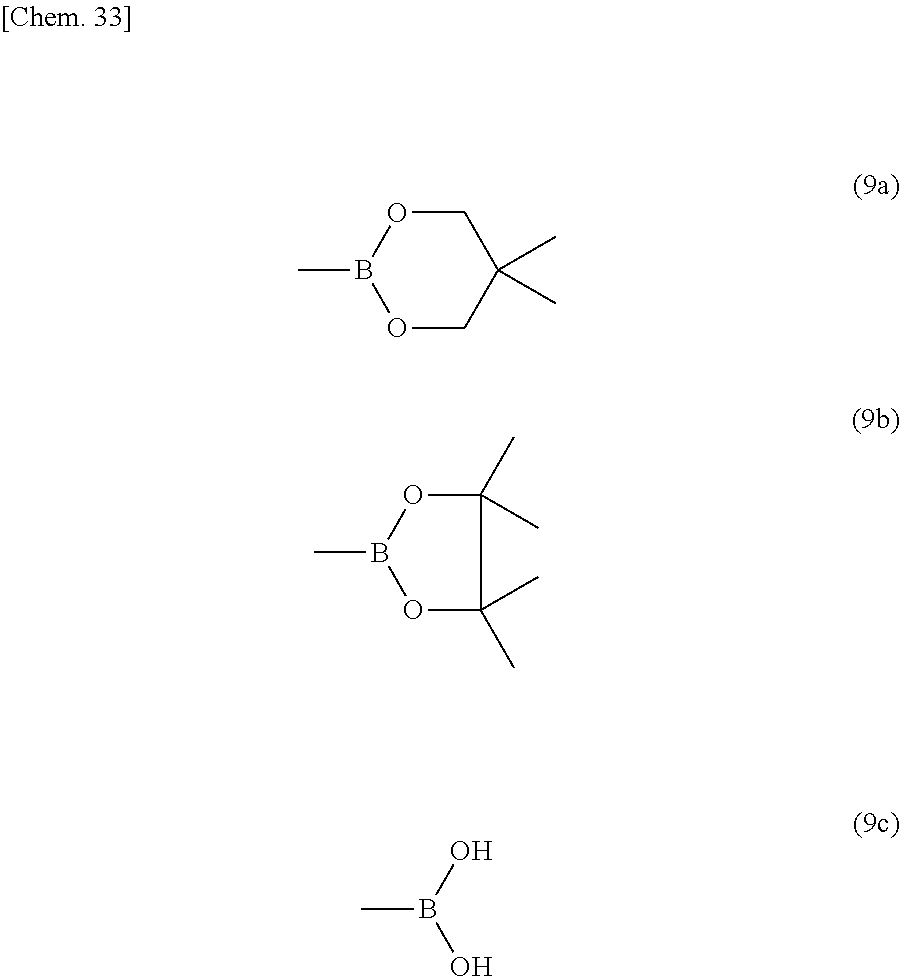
B1(C)OCC(C)(C)CO1.B1(C)OC(C)(C)C(C)(C)O1.CB(O)O
